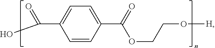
C1=CC(C(=O)OCCO[H])=CC=C1C(=O)O
